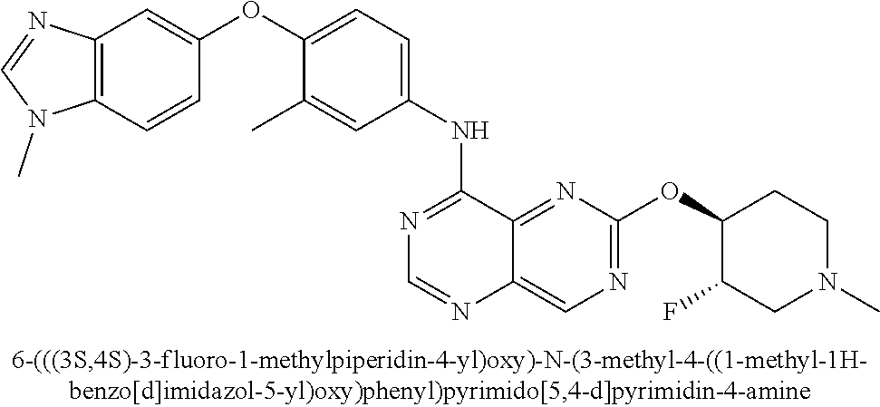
C1(OC2=CC=C(NC3=NC=NC4=CN=C(OC5C(F)CN(C)CC5)N=C34)C=C2C)=CC2=C(C=C1)N(C)C=N2
